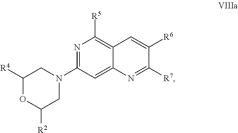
C1=C2C(=C([R5])N=C1N1CC([R4])OC([R2])C1)C=C([R6])C([R7])=N2
